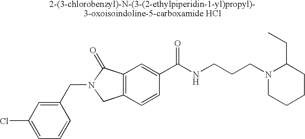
C1=C(Cl)C=C(CN2CC3=C(C2=O)C=C(C(NCCCN2CCCCC2CC)=O)C=C3)C=C1
